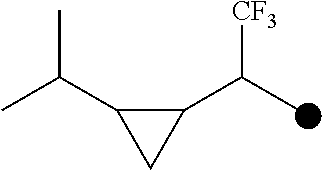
C1(C(C)[CF3])C(C(C)C)C1
